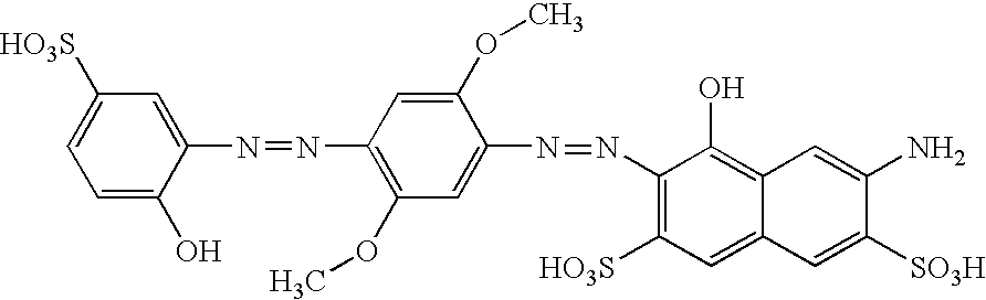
C1=C(N=NC2=C(OC)C=C(N=NC3=C([HO3S])C=C4C(=C3O)C=C(N)C([SO3H])=C4)C(OC)=C2)C(O)=CC=C1[HO3S]
